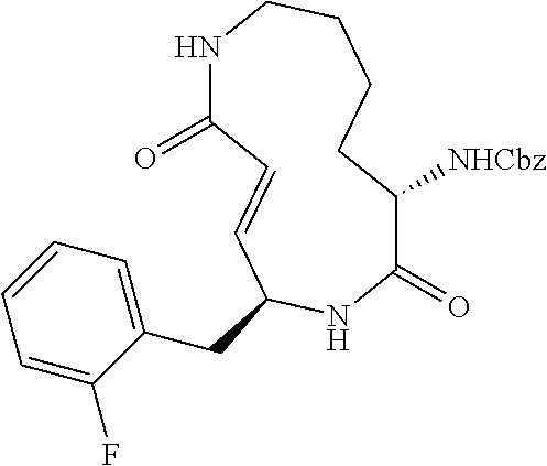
N1C(=O)C=CC(CC2=CC=CC=C2F)NC(=O)C([NHCbz])CCCC1
